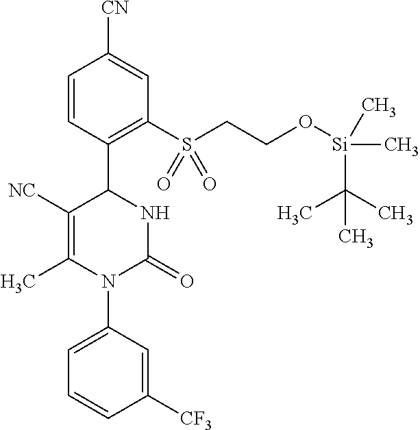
C1=CC(C2C([NC])=C(C)N(C3=CC=CC([CF3])=C3)C(=O)N2)=C(S(CCO[Si](C)(C(C)(C)C)C)(=O)=O)C=C1[CN]
